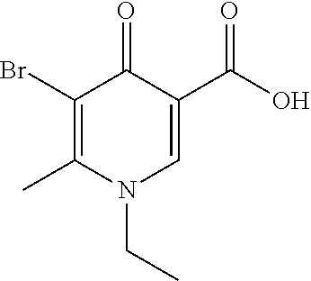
C1(Br)=C(C)N(CC)C=C(C(=O)O)C1=O
